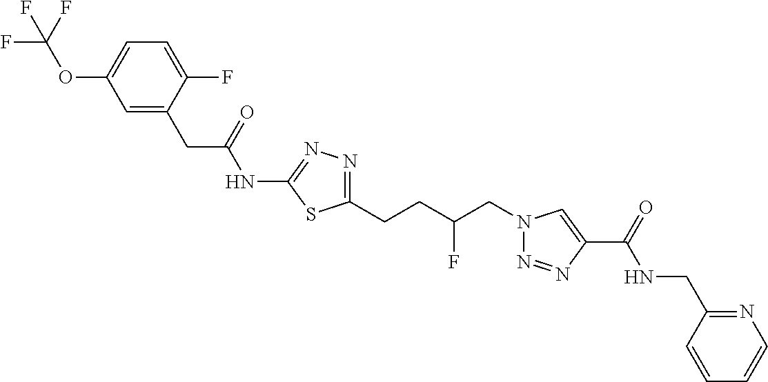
C1=C(F)C(CC(NC2=NN=C(CCC(CN3N=NC(C(=O)NCC4=NC=CC=C4)=C3)F)S2)=O)=CC(OC(F)(F)F)=C1
